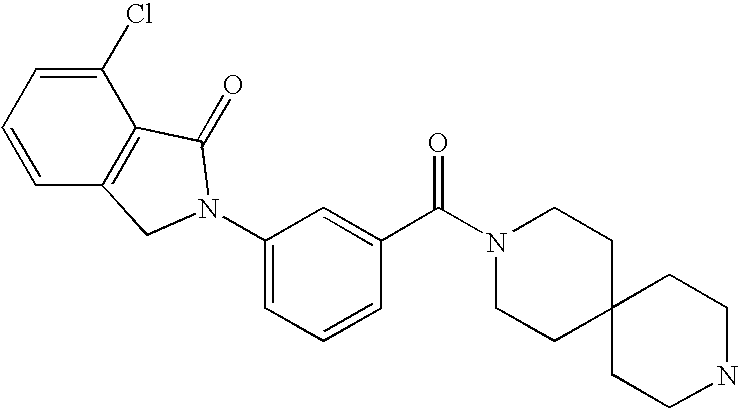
C1=CC=C(Cl)C2=C1CN(C1=CC=CC(C(N3CCC4(CC3)CCNCC4)=O)=C1)C2=O
